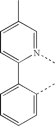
C1(C2=CC=CC=C2C)=CC=C(C)C=N1C
